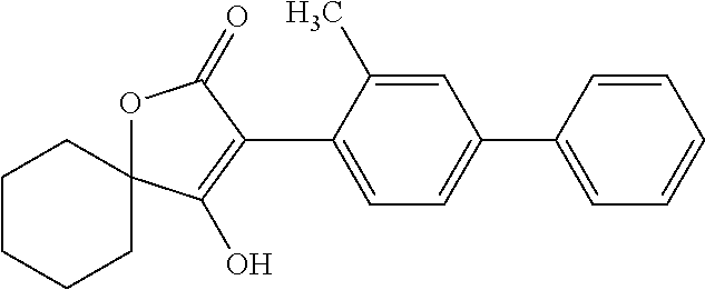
O1C2(C(O)=C(C3=CC=C(C4=CC=CC=C4)C=C3C)C1=O)CCCCC2
